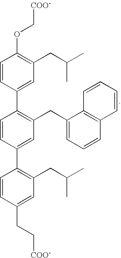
C1=CC(CC[COO-])=CC(CC(C)C)=C1C1=CC(CC2=CC=CC3=C2C=CC=C3)=C(C2=CC(CC(C)C)=C(OC[COO-])C=C2)C=C1
